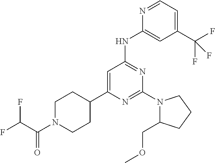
C1N(C(C(F)F)=O)CCC(C2=CC(NC3=CC(C(F)(F)F)=CC=N3)=NC(N3C(COC)CCC3)=N2)C1
